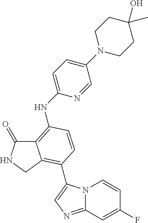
C12=C(NC3=CC=C(N4CCC(O)(C)CC4)C=N3)C=CC(C3=CN=C4N3C=CC(F)=C4)=C1CNC2=O
